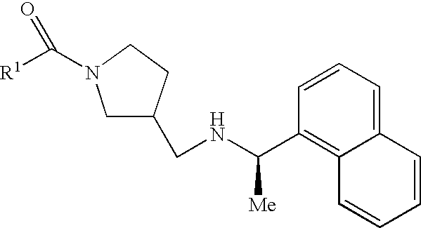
C1=CC(C([Me])NCC2CN(C(=O)[R1])CC2)=C2C(=C1)C=CC=C2
